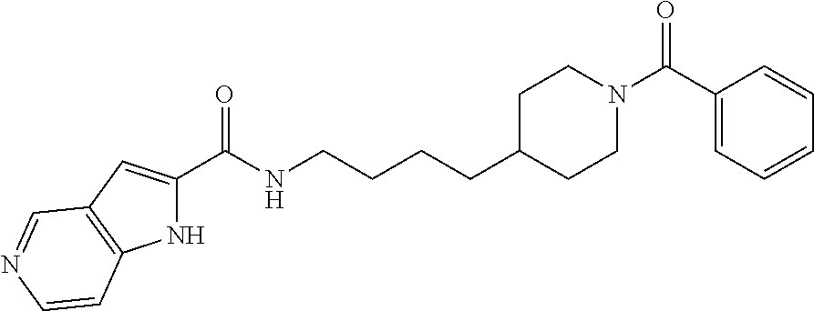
N1C(C(NCCCCC2CCN(C(C3=CC=CC=C3)=O)CC2)=O)=CC2=C1C=CN=C2
